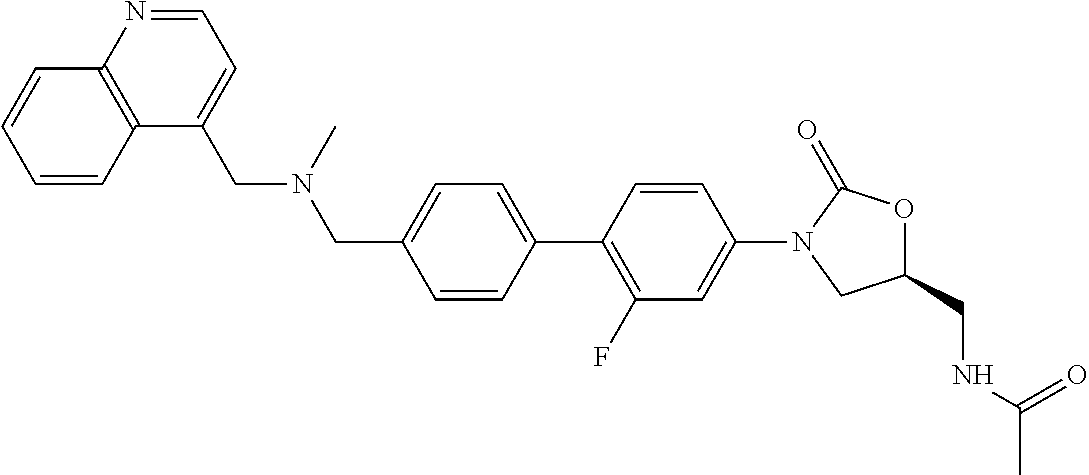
C(C1=CC=C(C2=C(F)C=C(N3CC(CNC(C)=O)OC3=O)C=C2)C=C1)N(CC1=CC=NC2=C1C=CC=C2)C
